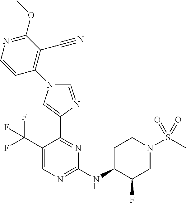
C1(C(F)(F)F)=CN=C(NC2C(F)CN(S(C)(=O)=O)CC2)N=C1C1=CN(C2=C(C#N)C(OC)=NC=C2)C=N1
